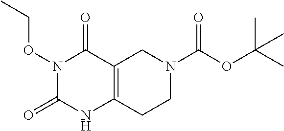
N1(OCC)C(=O)NC2=C(C1=O)CN(C(OC(C)(C)C)=O)CC2
